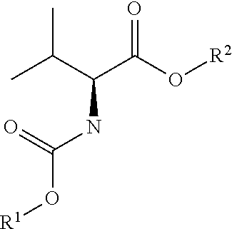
CC(C(C(O[R2])=O)NC(O[R1])=O)C
